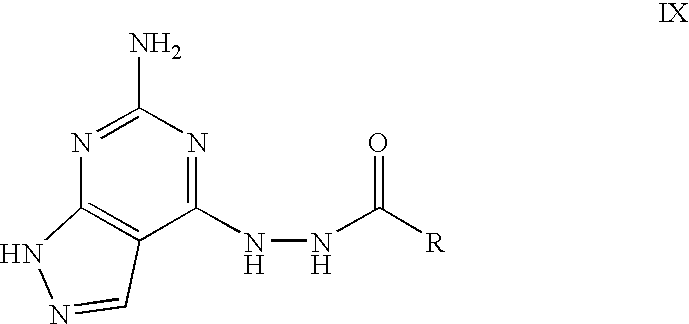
N1=C(N)N=C(NNC([R])=O)C2=C1NN=C2
